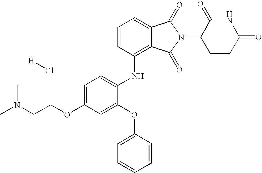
N(C1=C2C(=CC=C1)C(=O)N(C1CCC(=O)NC1=O)C2=O)C1=CC=C(OCCN(C)C)C=C1OC1=CC=CC=C1.[H]Cl
